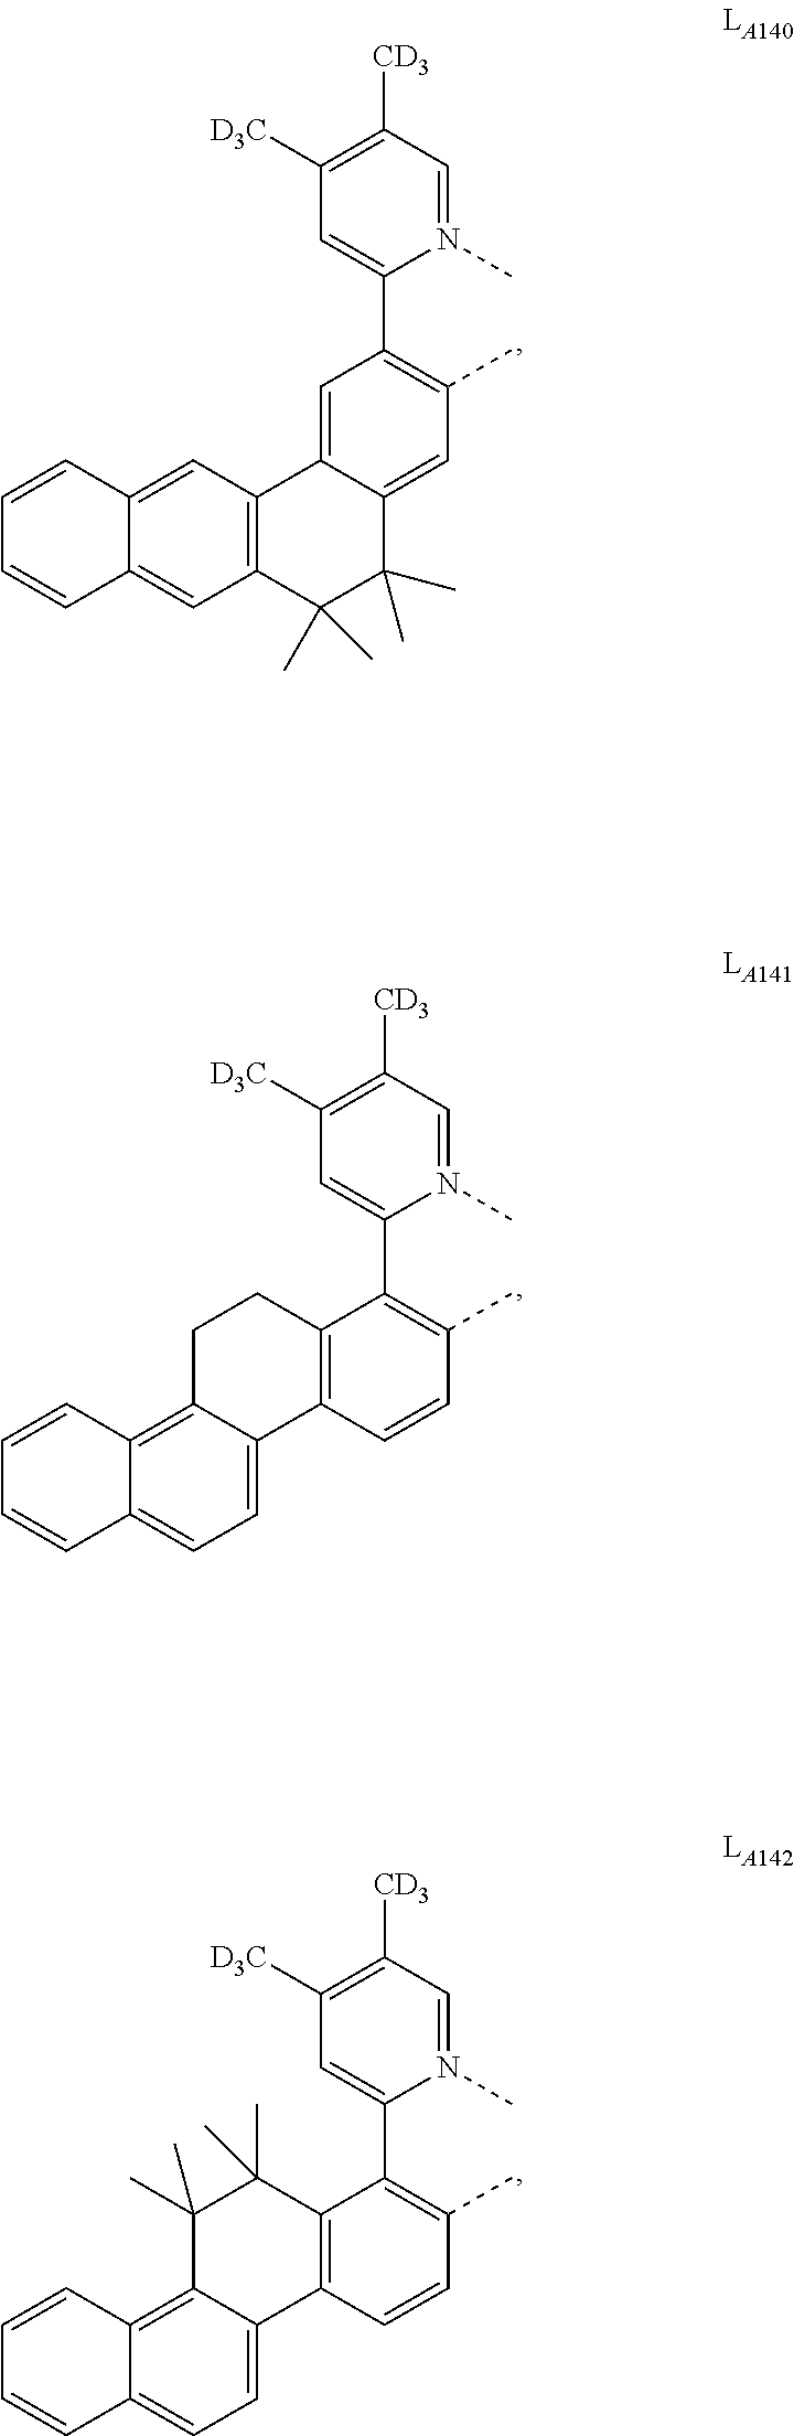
N1(C)=CC([CD3])=C([D3C])C=C1C1=C(C)C=C2C(=C1)C1=C(C(C)(C)C2(C)C)C=C2C(=C1)C=CC=C2.N1(C)=CC([CD3])=C([D3C])C=C1C1=C(C)C=CC2=C1CCC1=C3C(=CC=C21)C=CC=C3.N1(C)=CC([CD3])=C([D3C])C=C1C1=C(C)C=CC2=C1C(C)(C)C(C)(C)C1=C3C(=CC=C21)C=CC=C3
